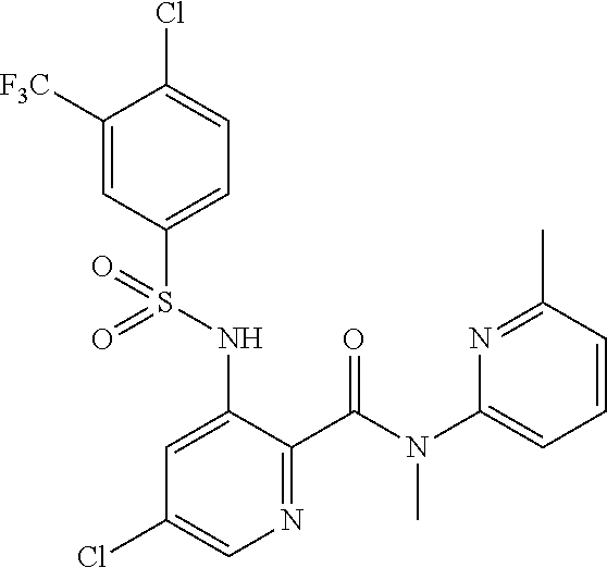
C1([F3C])=CC(S(NC2=CC(Cl)=CN=C2C(N(C2=CC=CC(C)=N2)C)=O)(=O)=O)=CC=C1Cl
